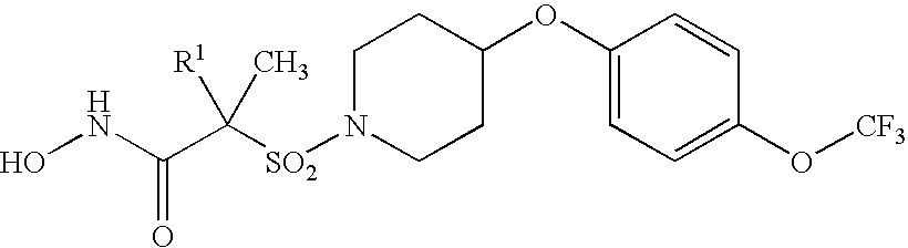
C1(OC2CCN([SO2]C(C(NO)=O)([R1])C)CC2)=CC=C(O[CF3])C=C1
